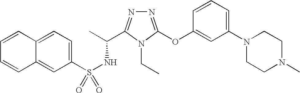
N1=C(OC2=CC(N3CCN(C)CC3)=CC=C2)N(CC)C(C(C)NS(=O)(C2=CC=C3C(=C2)C=CC=C3)=O)=N1
